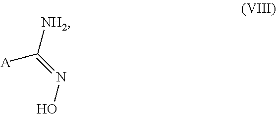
C([A])(=NO)[NH2]
